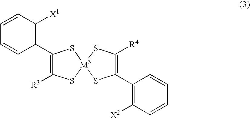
C1(C2=C([X2])C=CC=C2)=C([R4])S[M3]2(S1)SC([R3])=C(C1=C([X1])C=CC=C1)S2
